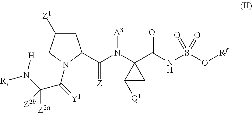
C1C([Z1])CN(C(=[Y1])C(N([H])[Rj])([Z2a])[Z2b])C1C(N(C1(C(NS(O[Rf])(=O)=O)=O)C([Q1])C1)[A3])=[Z]
